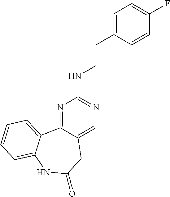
N1=C2C(=CN=C1NCCC1=CC=C(F)C=C1)CC(=O)NC1=CC=CC=C21
